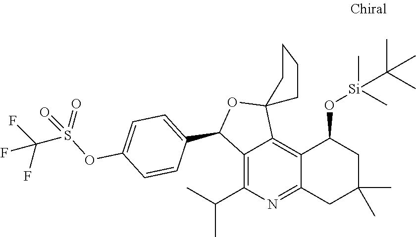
CC(C)C1=C2C(=C3C(=N1)CC(C)(C)CC3O[Si](C)(C)C(C)(C)C)C1(OC2C2=CC=C(OS(C(F)(F)F)(=O)=O)C=C2)CCCC1
